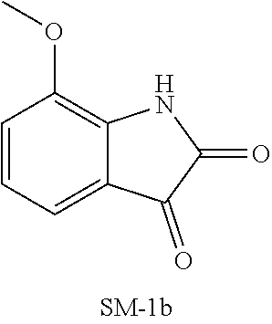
C1=CC=C2C(=C1OC)NC(=O)C2=O
